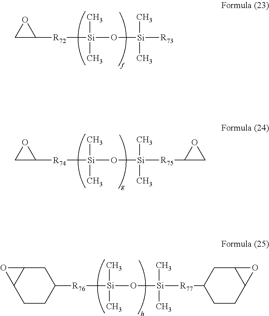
C1C([R72][Si](O[Si]([R73])(C)C)(C)C)O1.C1C([R74][Si](O[Si]([R75]C2CO2)(C)C)(C)C)O1.C1([R76][Si](O[Si]([R77]C2CCC3C(C2)O3)(C)C)(C)C)CC2C(CC1)O2
